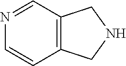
C12=C(C=CN=C1)CNC2
